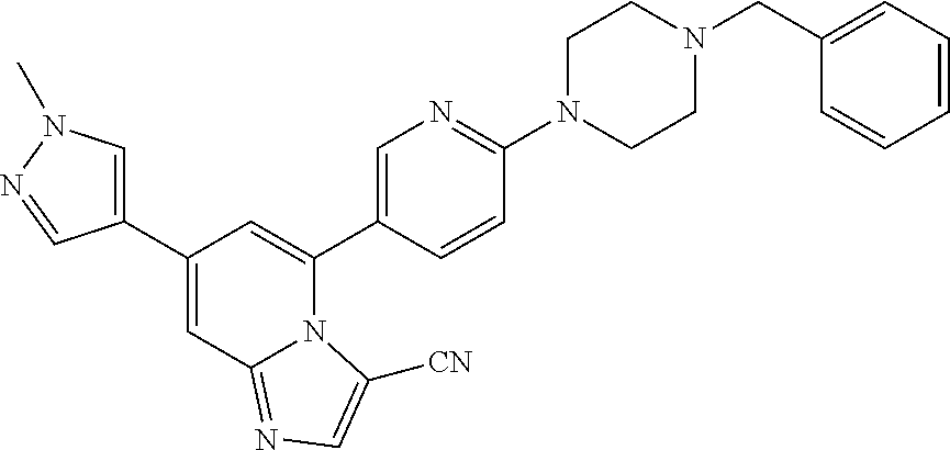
C1(C2=CN(C)N=C2)=CC2=NC=C([CN])N2C(C2=CN=C(N3CCN(CC4=CC=CC=C4)CC3)C=C2)=C1
